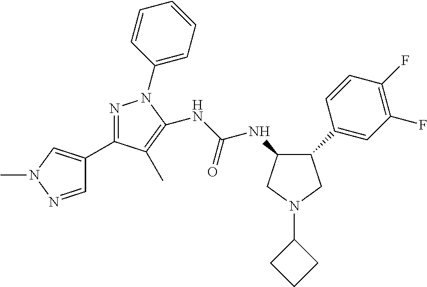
C1(NC(NC2=C(C)C(C3=CN(C)N=C3)=NN2C2=CC=CC=C2)=O)C(C2=CC(F)=C(F)C=C2)CN(C2CCC2)C1
